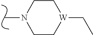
CN1CC[W](CC)CC1
